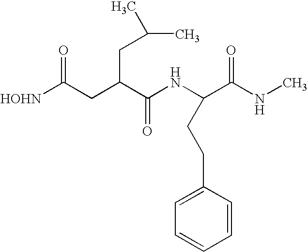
[HOHN]C(CC(C(NC(C(NC)=O)CCC1=CC=CC=C1)=O)CC(C)C)=O
